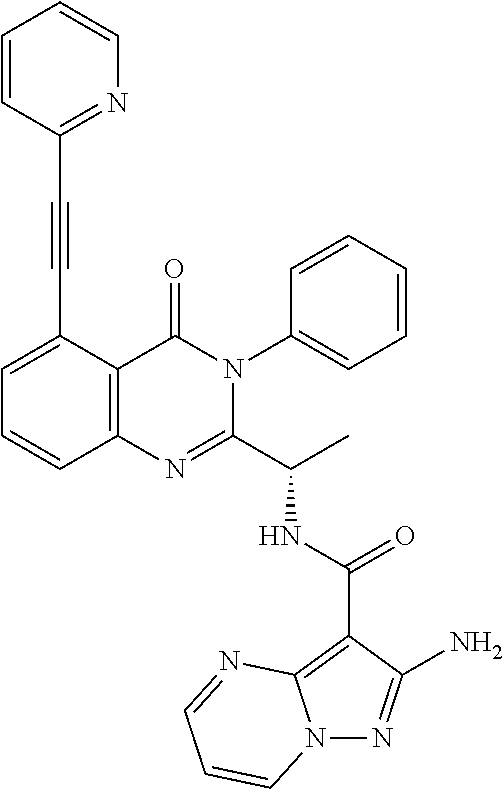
C1(C(NC(C2=NC3=C(C(=O)N2C2=CC=CC=C2)C(C#CC2=NC=CC=C2)=CC=C3)C)=O)=C2N(N=C1N)C=CC=N2
